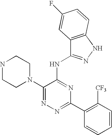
N1=C(C2=C([CF3])C=CC=C2)N=C(NC2=NNC3=C2C=C(F)C=C3)C(N2CCNCC2)=N1
